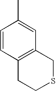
C1=CC2=C(C=C1C)CSCC2
